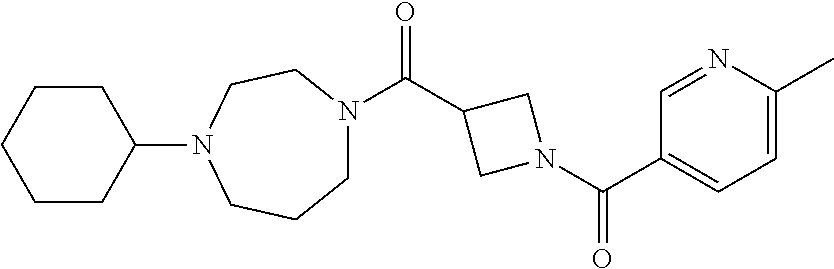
C1N(C(C2CN(C(C3=CC=C(C)N=C3)=O)C2)=O)CCN(C2CCCCC2)CC1
